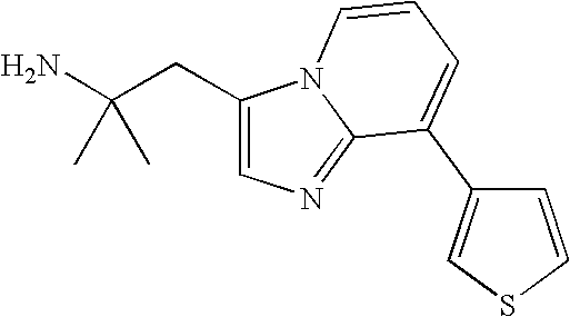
C1(CC(N)(C)C)=CN=C2N1C=CC=C2C1=CSC=C1
